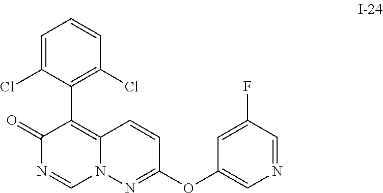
C1=C(Cl)C(C2=C3N(C=NC2=O)N=C(OC2=CN=CC(F)=C2)C=C3)=C(Cl)C=C1
